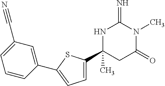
C1(C)(C2=CC=C(C3=CC(C#N)=CC=C3)S2)CC(=O)N(C)C(=N)N1
